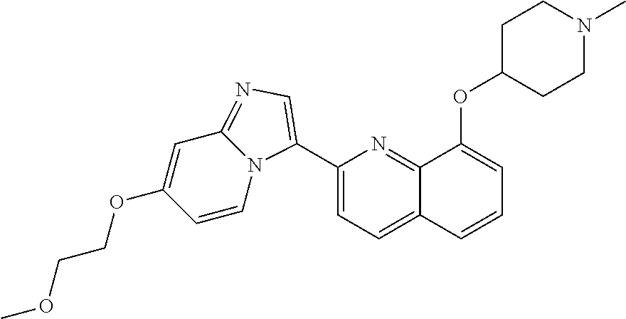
C1(C2=CN=C3C=C(OCCOC)C=CN32)=CC=C2C(=N1)C(OC1CCN(C)CC1)=CC=C2
